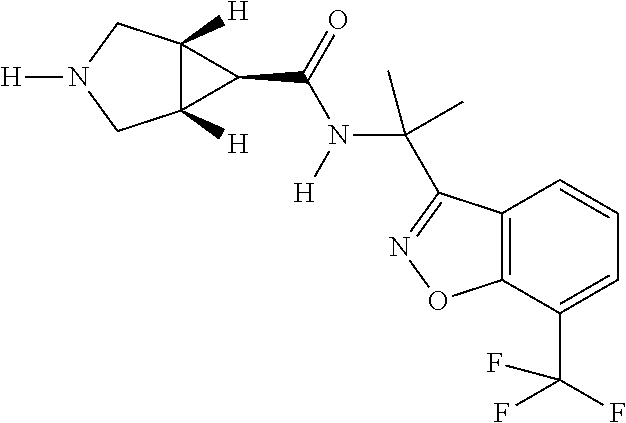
C12([H])C([H])(CN([H])C1)C2C(=O)N(C(C)(C1=NOC2=C1C=CC=C2C(F)(F)F)C)[H]
